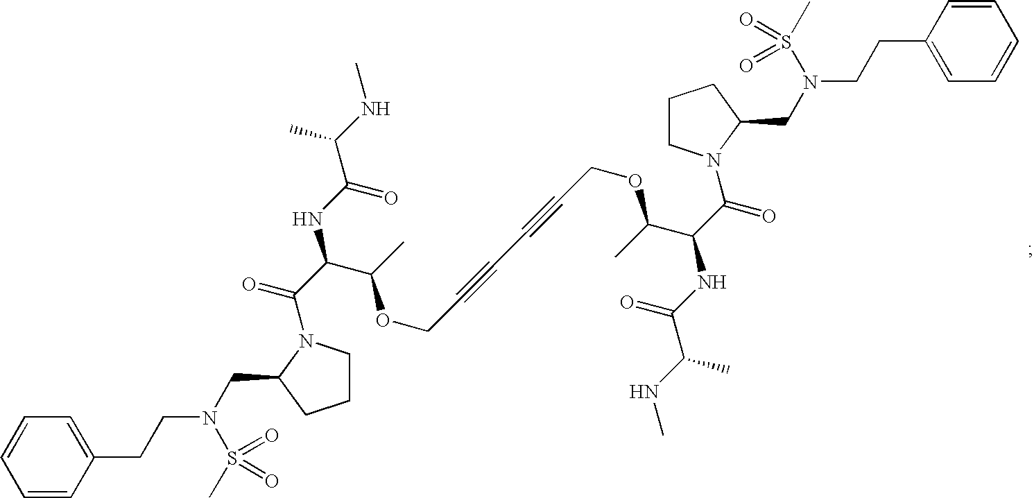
C1=CC(CCN(S(=O)(C)=O)CC2CCCN2C(=O)C(C(OCC#CC#CCOC(C(C(N2C(CN(CCC3=CC=CC=C3)S(=O)(C)=O)CCC2)=O)NC(=O)C(NC)C)C)C)NC(=O)C(NC)C)=CC=C1
